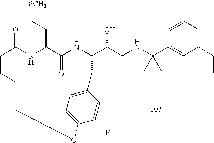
C1=CC=C(CC)C=C1C1(NCC(O)C2NC(=O)C(CC[SCH3])NC(=O)CCCCOC3=CC=C(C=C3F)C2)CC1
